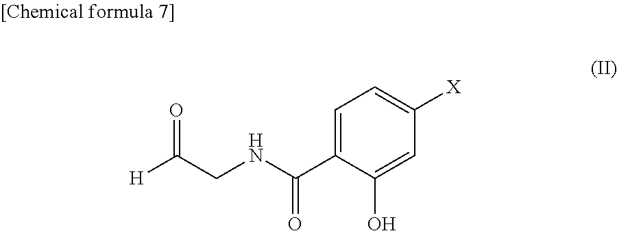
C1=C(C(=O)NCC([H])=O)C(O)=CC([X])=C1
